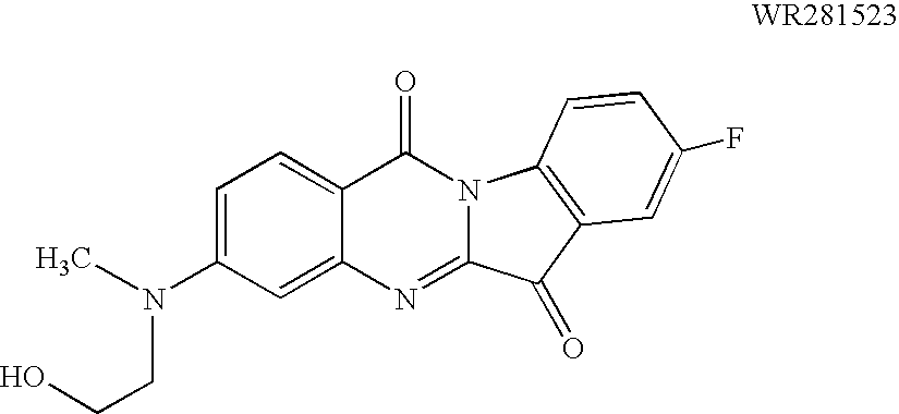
C(CN(C)C1=CC=C2C(=C1)N=C1N(C2=O)C2=C(C1=O)C=C(F)C=C2)O
